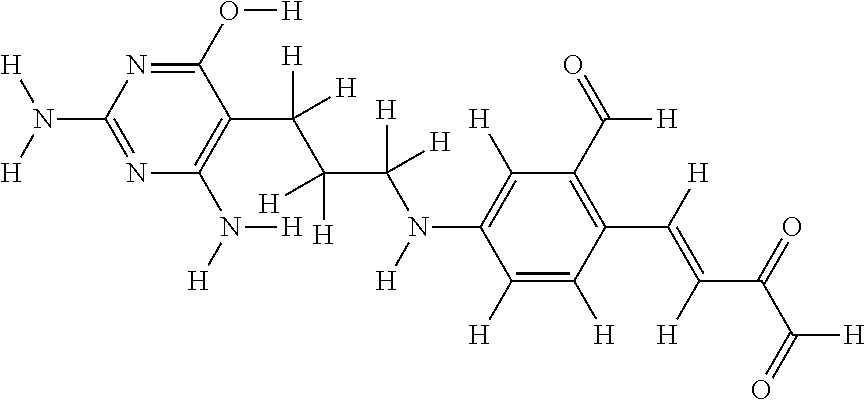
N1=C(N([H])[H])N=C(O[H])C(C(C([H])([H])C([H])([H])N([H])C2=C([H])C(C(=O)[H])=C(C([H])=C(C(=O)C(=O)[H])[H])C([H])=C2[H])([H])[H])=C1N([H])[H]
